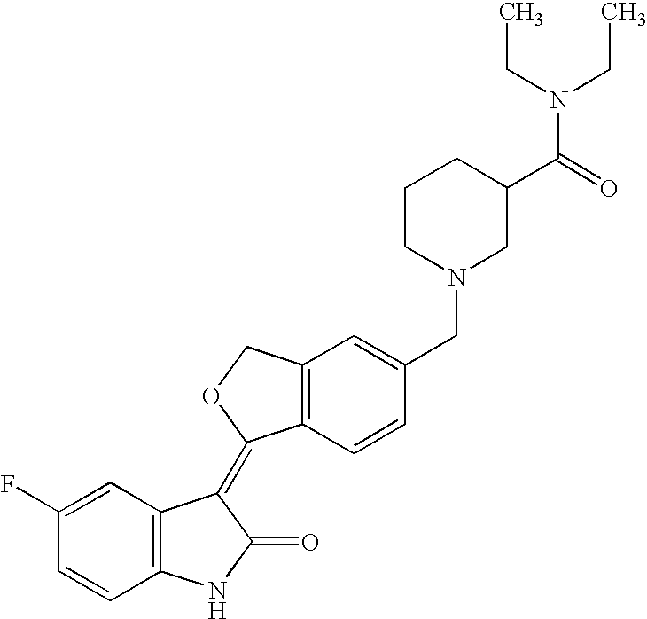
C1=C(F)C=CC2=C1C(=C1C3=C(C=C(CN4CC(C(=O)N(CC)CC)CCC4)C=C3)CO1)C(=O)N2
